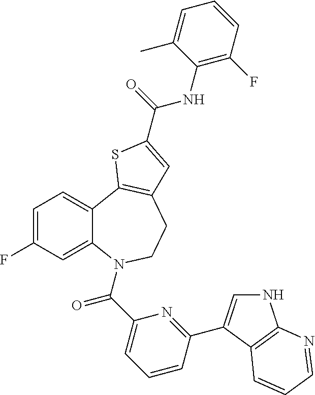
C12=CC=C(F)C=C1N(C(=O)C1=CC=CC(C3=CNC4=C3C=CC=N4)=N1)CCC1=C2SC(C(NC2=C(F)C=CC=C2C)=O)=C1
